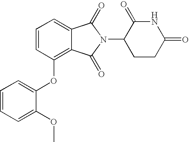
C1=CC(OC2=CC=CC=C2OC)=C2C(=C1)C(=O)N(C1CCC(=O)NC1=O)C2=O
